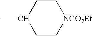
C1C[NCO2Et]CCC1C
